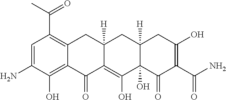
C1=C(N)C(O)=C2C(=C1C(C)=O)CC1([H])C(=C(O)C3(O)C([H])(C1)CC(O)=C(C(N)=O)C3=O)C2=O
